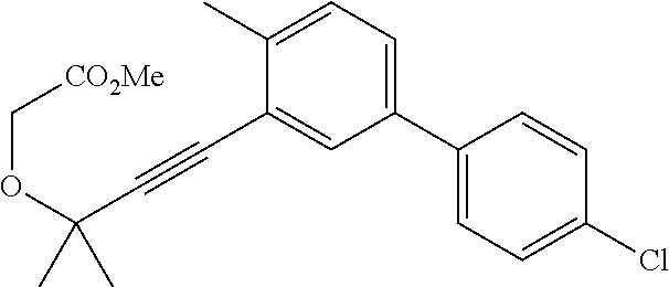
C(C1=CC(C2=CC=C(Cl)C=C2)=CC=C1C)#CC(OC[CO2Me])(C)C
